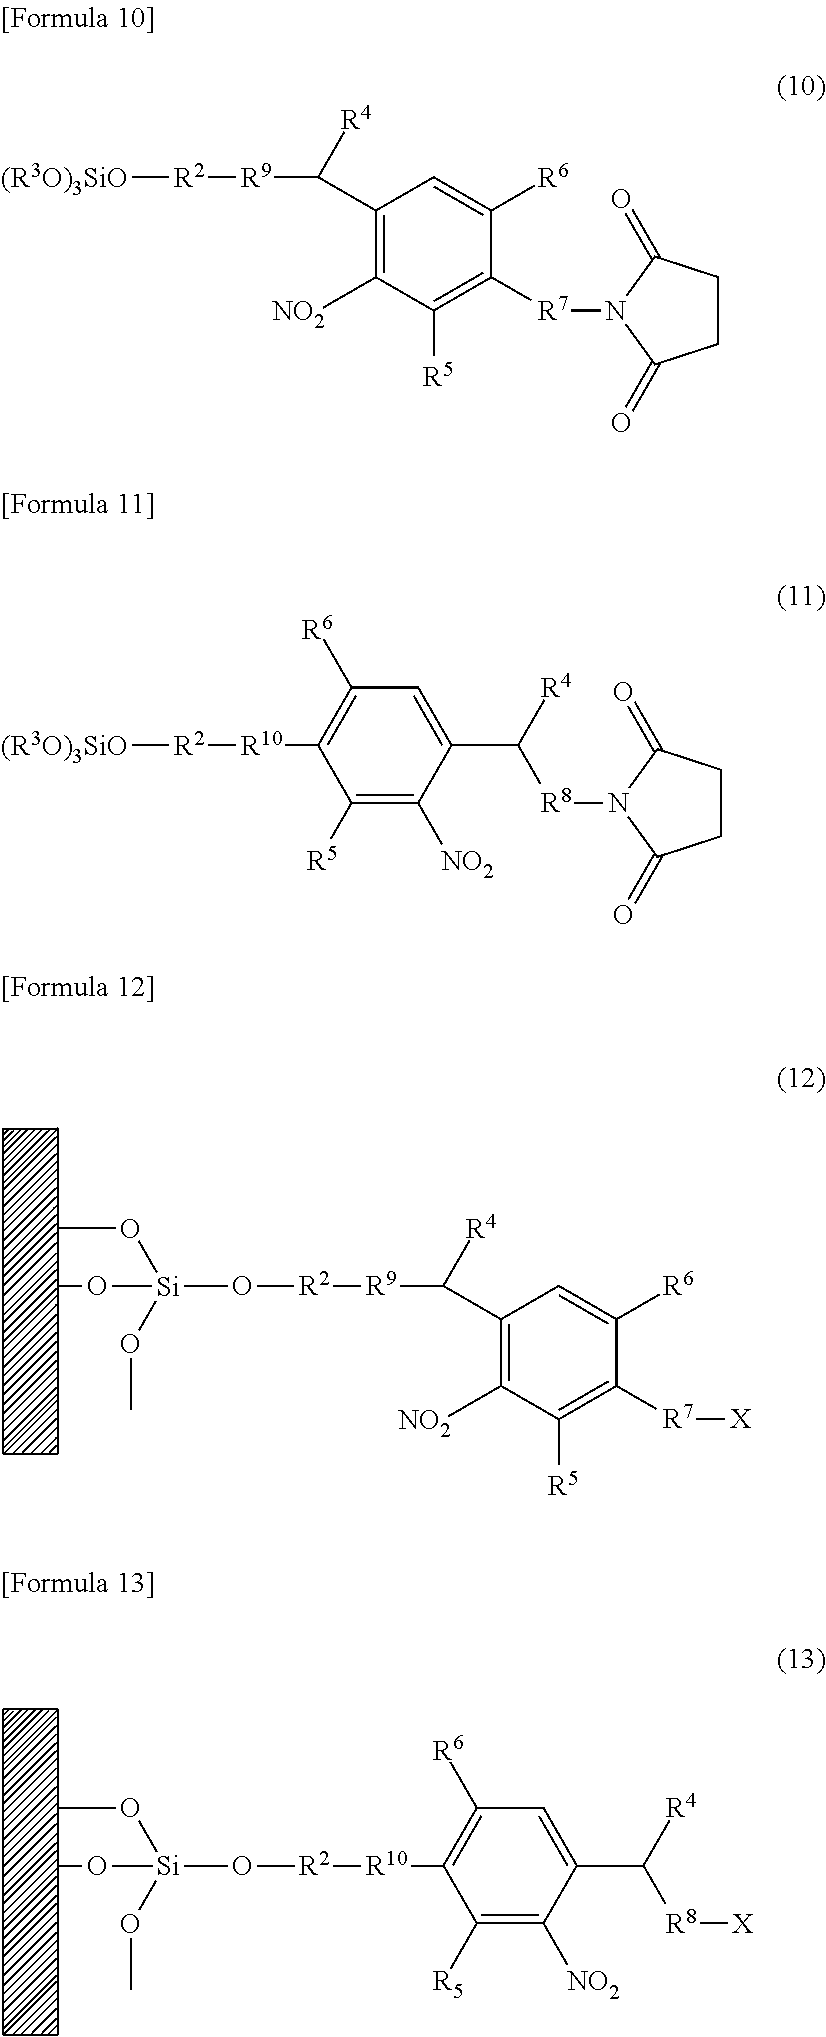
CO[Si](OC)(OC)O[R2][R9]C(C1=C([NO2])C([R5])=C([R7][X])C([R6])=C1)[R4].CO[Si](OC)(OC)O[R2][R10]C1=C([R6])C=C(C([R4])[R8][X])C([NO2])=C1[R5].[(R3O)3SiO][R2][R9]C(C1=C([NO2])C([R5])=C([R7]N2C(=O)CCC2=O)C([R6])=C1)[R4].[(R3O)3SiO][R2][R10]C1=C([R6])C=C(C([R8]N2C(=O)CCC2=O)[R4])C([NO2])=C1[R5]
